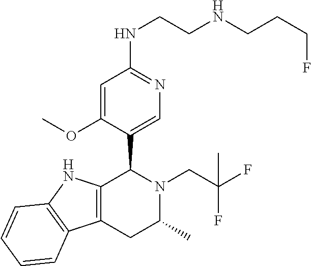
C12=C(NC3=C1C=CC=C3)C(C1=CN=C(NCCNCCCF)C=C1OC)N(CC(F)(F)C)C(C)C2
